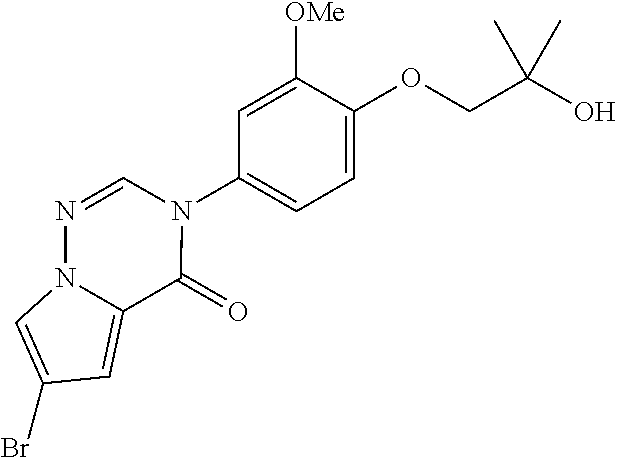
C1=C(OCC(O)(C)C)C([OMe])=CC(N2C=NN3C(=CC(Br)=C3)C2=O)=C1
